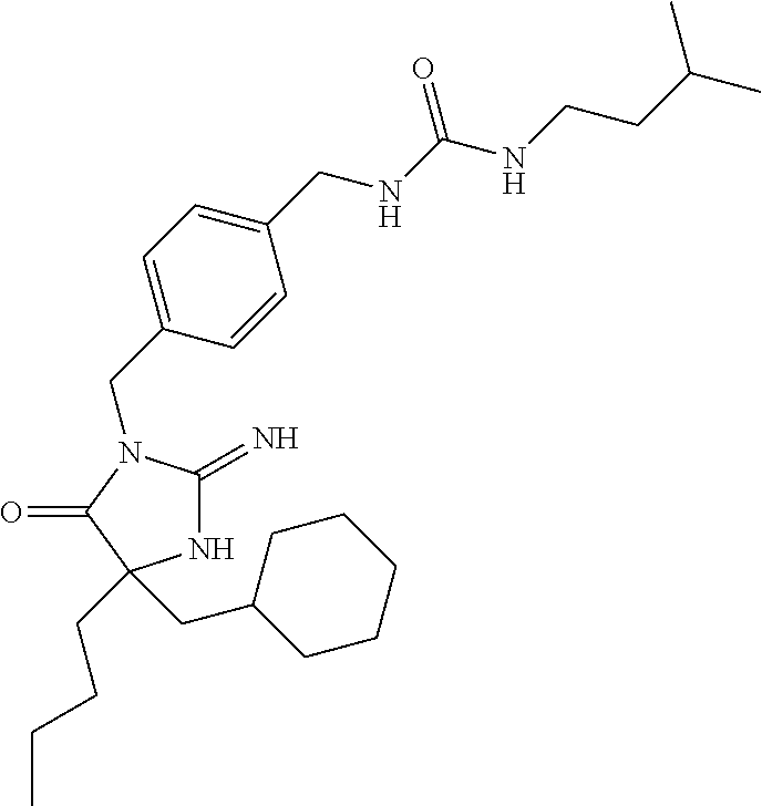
C1(CN2C(=N)NC(CCCC)(CC3CCCCC3)C2=O)=CC=C(CNC(NCCC(C)C)=O)C=C1
